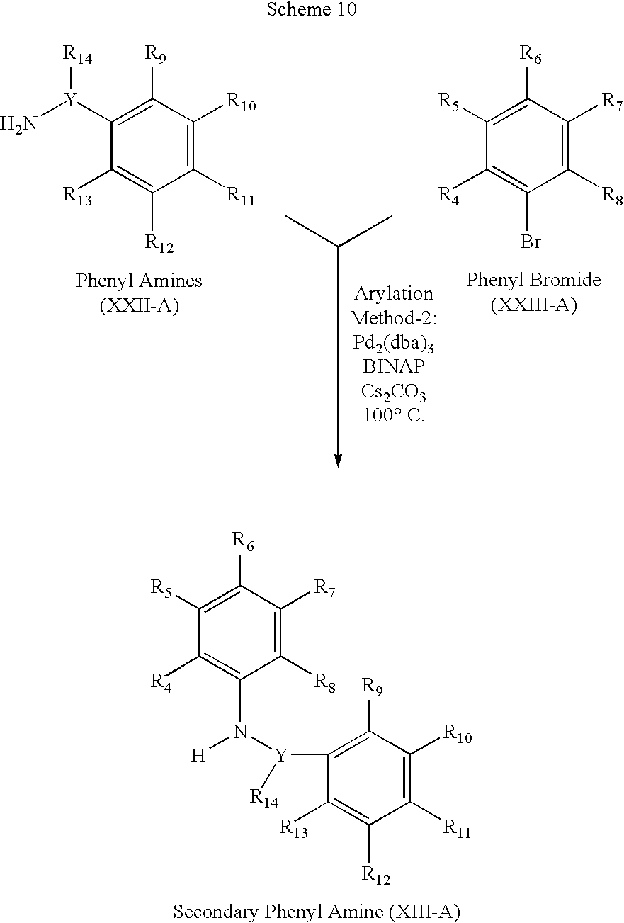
C1([R8])=C([R7])C([R6])=C([R5])C([R4])=C1Br.[Y](C1=C([R9])C([R10])=C([R11])C([R12])=C1[R13])(N)[R14].C1([R8])=C([R7])C([R6])=C([R5])C([R4])=C1N([Y](C1=C([R9])C([R10])=C([R11])C([R12])=C1[R13])[R14])[H]
